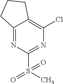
C12=NC(S(=O)(=O)C)=NC(Cl)=C1CCC2
